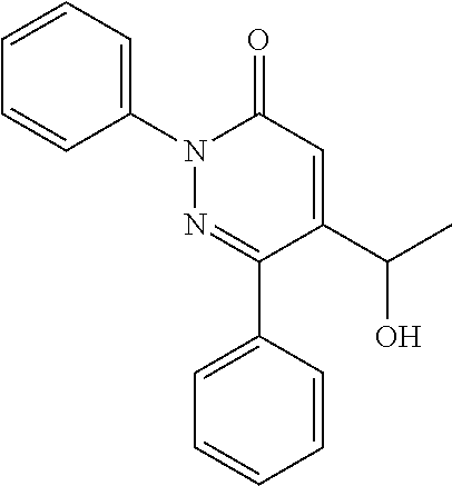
N1(C2=CC=CC=C2)N=C(C2=CC=CC=C2)C(C(C)O)=CC1=O
